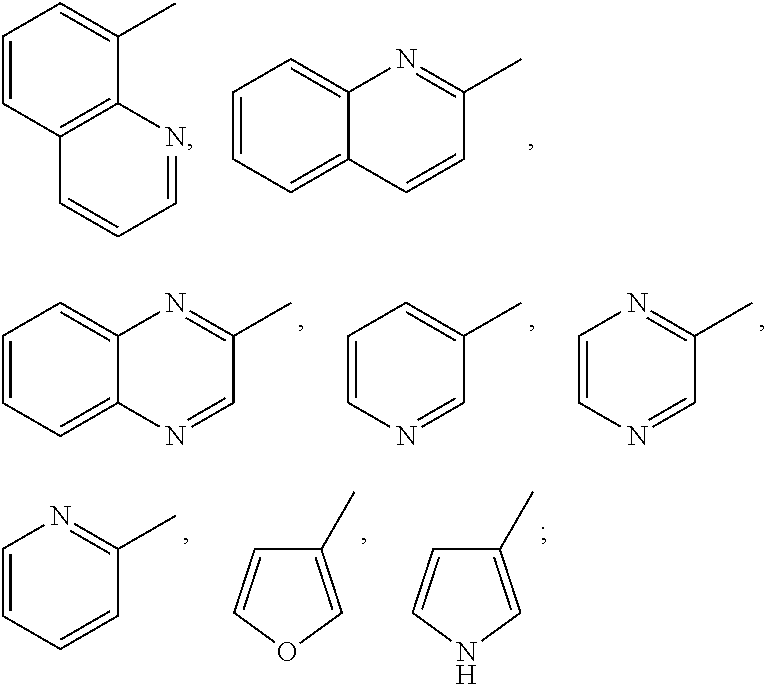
C1=CC=C2C(=C1)N=C(C)C=C2.C1=CC2=C(C(C)=C1)N=CC=C2.C1=CC=C2C(=C1)N=C(C)C=N2.C1=CN=CC(C)=N1.C1=CN=CC(C)=C1.C1=CC=CC(C)=N1.C1(C)=COC=C1.C1(C)=CNC=C1
